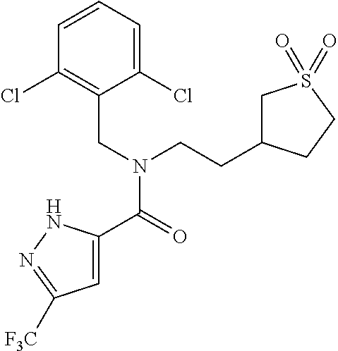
C1=C(C(N(CCC2CS(=O)(=O)CC2)CC2=C(Cl)C=CC=C2Cl)=O)NN=C1[F3C]
